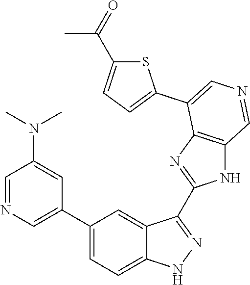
C1(C2=CN=CC(N(C)C)=C2)=CC=C2C(=C1)C(C1=NC3=C(N1)C=NC=C3C1=CC=C(C(=O)C)S1)=NN2
